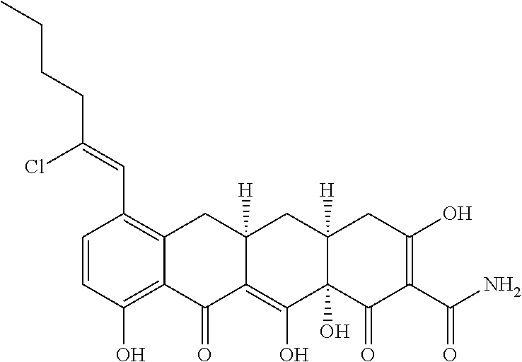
C1=CC(O)=C2C(=C1C=C(CCCC)Cl)CC1([H])C(=C(O)C3(O)C([H])(C1)CC(O)=C(C(N)=O)C3=O)C2=O
